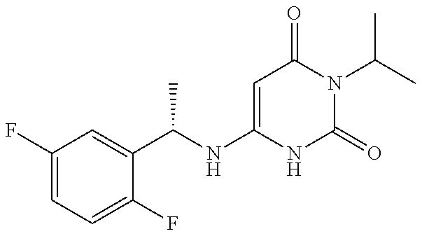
C1(F)=CC=C(F)C(C(NC2=CC(=O)N(C(C)C)C(=O)N2)C)=C1
